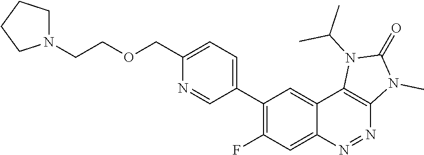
C1(C2=CC=C(COCCN3CCCC3)N=C2)=C(F)C=C2C(=C1)C1=C(N=N2)N(C)C(=O)N1C(C)C
